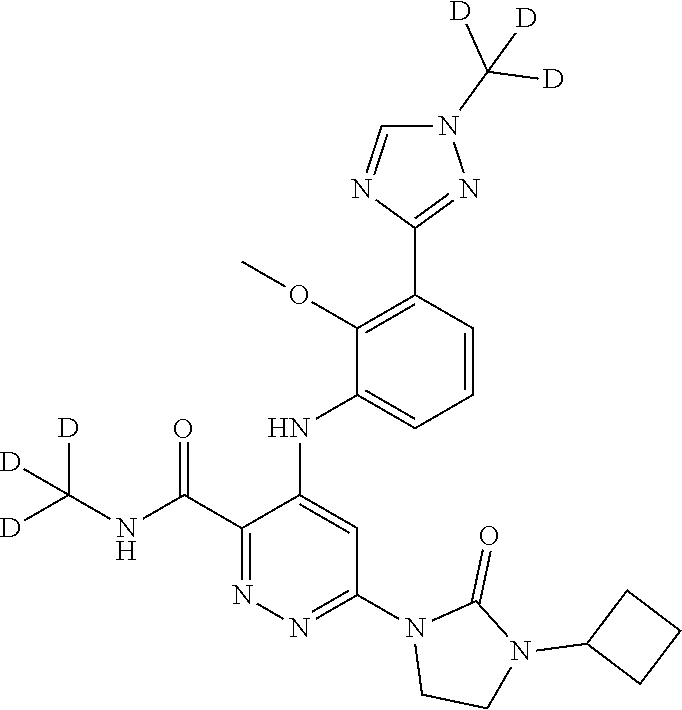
C1=CC(C2=NN(C([D])([D])[D])C=N2)=C(OC)C(NC2=CC(N3CCN(C4CCC4)C3=O)=NN=C2C(NC([D])([D])[D])=O)=C1
